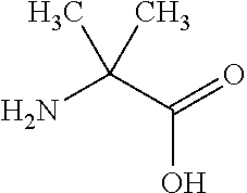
OC(C(N)(C)C)=O
